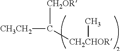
C([CH2CHOR]C)([CH3CH2])[CH2OR]
